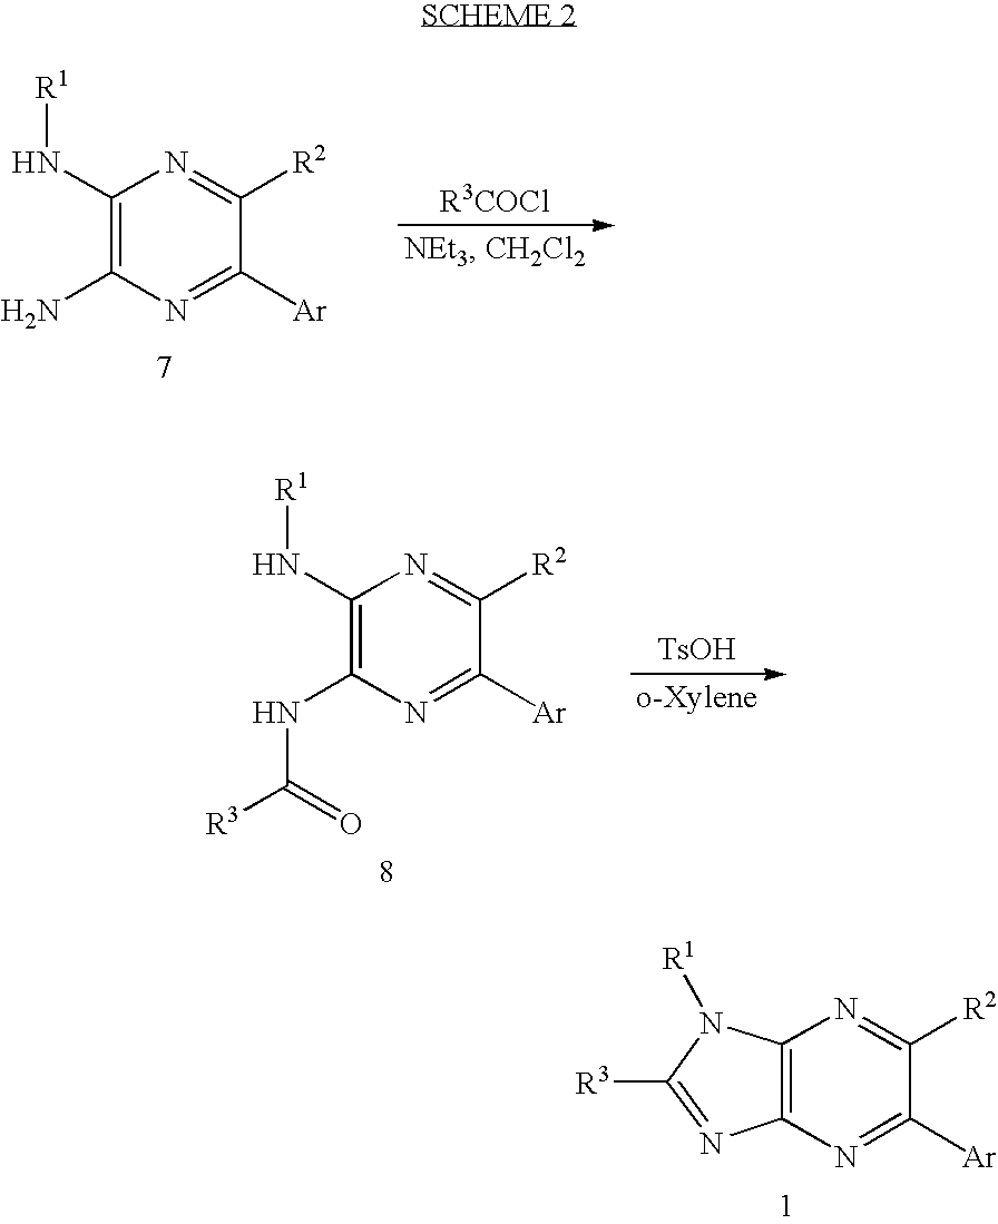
C1(N[R1])=C(N)N=C([Ar])C([R2])=N1.[TsOH].[o-Xylene].C1(N[R1])=C(NC([R3])=O)N=C([Ar])C([R2])=N1.C12=C(N=C([Ar])C([R2])=N1)N=C([R3])N2[R1]
